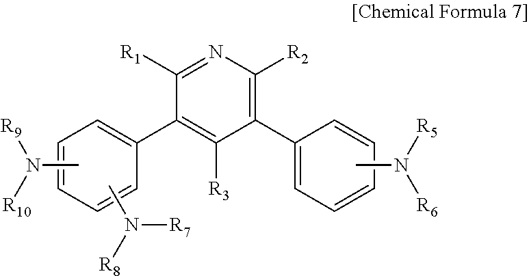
[R10]N([R9])C.CN([R6])[R5].N1=C([R1])C(C2=CC=CC=C2)=C([R3])C(C2=CC=CC=C2)=C1[R2].CN([R8])[R7]
